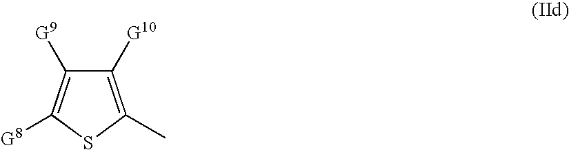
C1([G10])=C(C)SC([G8])=C1[G9]
